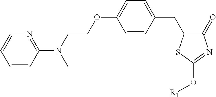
C1=CC(N(CCOC2=CC=C(CC3C(=O)N=C(O[R1])S3)C=C2)C)=NC=C1
